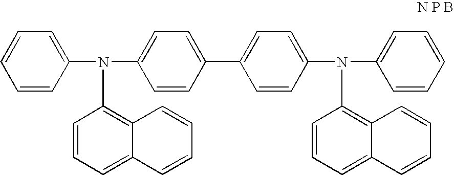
C1=CC(N(C2=CC=C(C3=CC=C(N(C4=CC=CC=C4)C4=C5C(=CC=C4)C=CC=C5)C=C3)C=C2)C2=C3C(=CC=C2)C=CC=C3)=CC=C1
